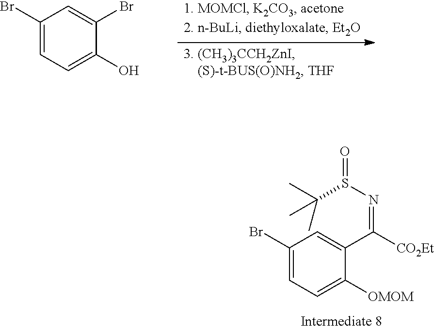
C1(Br)=CC=C([OMOM])C(C(=NS(C(C)(C)C)=O)[CO2Et])=C1.C1(Br)=CC=C(O)C(Br)=C1
